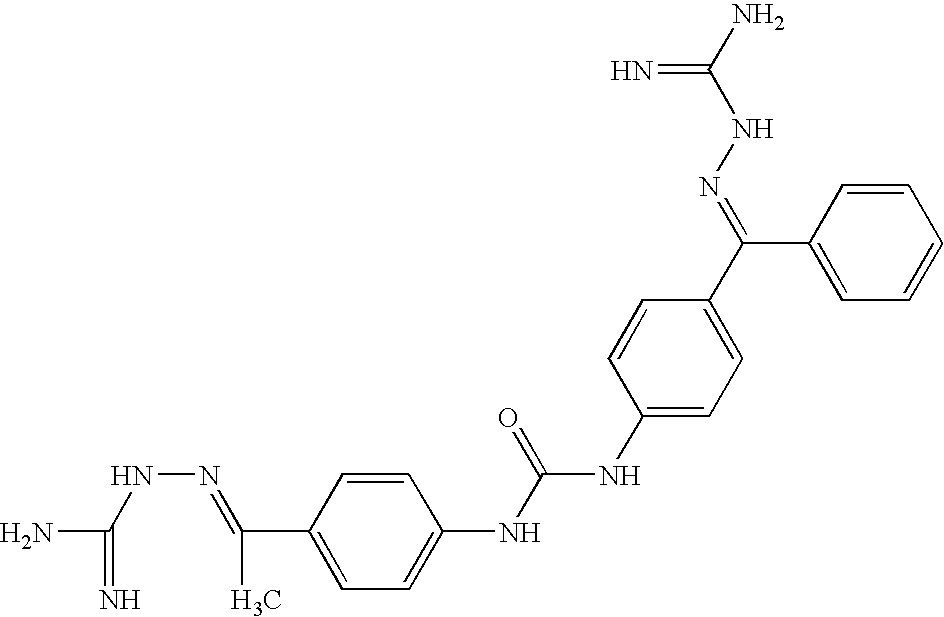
C1=CC(C(=NNC(N)=N)C)=CC=C1NC(=O)NC1=CC=C(C(C2=CC=CC=C2)=NNC(N)=N)C=C1
